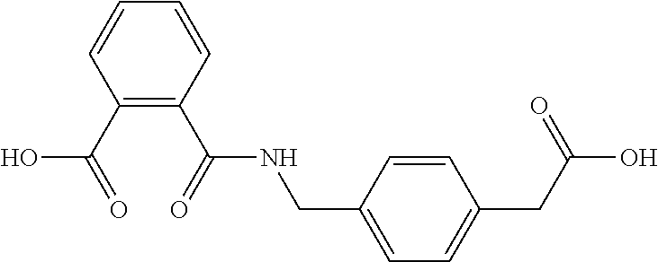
C(NC(C1=C(C(O)=O)C=CC=C1)=O)C1=CC=C(CC(O)=O)C=C1
